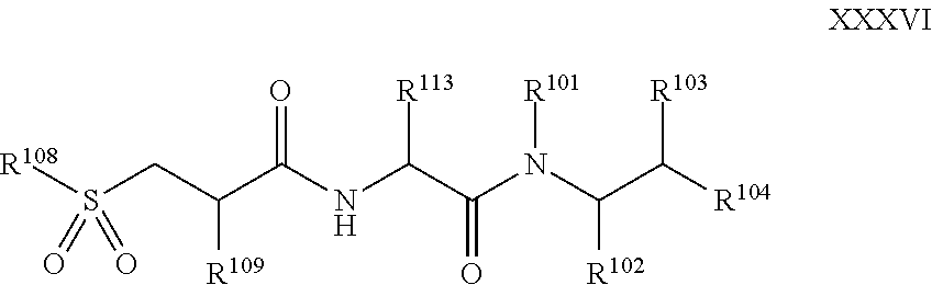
[R108]S(CC(C(NC(C(N(C(C([R104])[R103])[R102])[R101])=O)[R113])=O)[R109])(=O)=O
